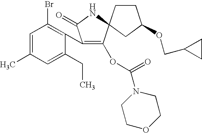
C1=C(C)C=C(CC)C(C2=C(OC(=O)N3CCOCC3)C3(NC2=O)CCC(OCC2CC2)C3)=C1Br
